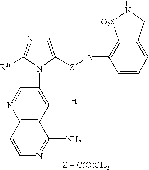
C1=C([Z][A]C2=C3C(=CC=C2)CN[O2S]3)N(C2=CC3=C(N=C2)C=CN=C3N)C([R1a])=N1
